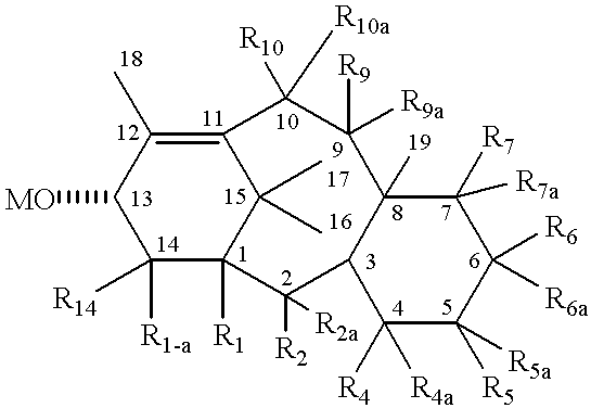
C12([R1])C(C)(C)C(=C(C)C([MO])C1([R1-a])[R14])C([R10])([R10a])C([R9])([R9a])C1(C)C(C2([R2])[R2a])C([R4])([R4a])C([R5a])([R5])C([R6])([R6a])C1([R7])[R7a]
